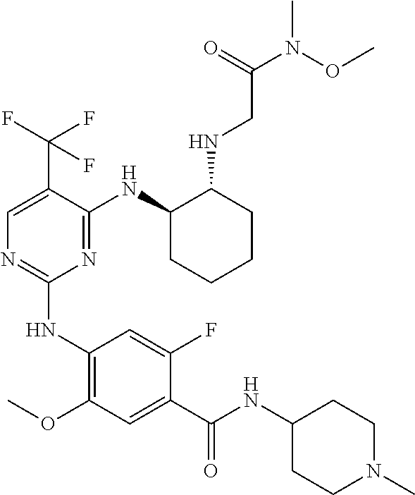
C1(NC2=C(OC)C=C(C(NC3CCN(C)CC3)=O)C(F)=C2)=NC=C(C(F)(F)F)C(NC2CCCCC2NCC(N(C)OC)=O)=N1
